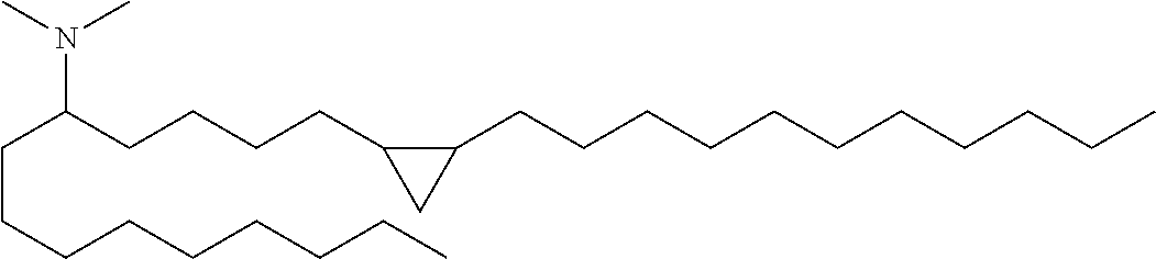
C(C(CCCCC1C(CCCCCCCCCCC)C1)N(C)C)CCCCCCCC
